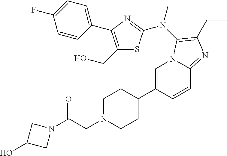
C1=C(C2CCN(CC(N3CC(O)C3)=O)CC2)C=CC2=NC(CC)=C(N(C)C3=NC(C4=CC=C(F)C=C4)=C(CO)S3)N12
